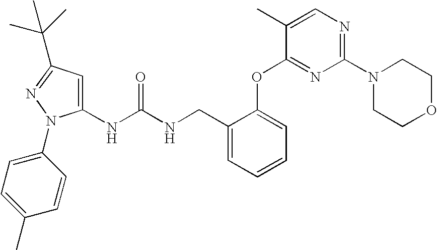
C1(NC(NCC2=CC=CC=C2OC2=NC(N3CCOCC3)=NC=C2C)=O)=CC(C(C)(C)C)=NN1C1=CC=C(C)C=C1
